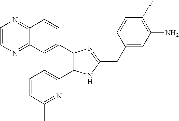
C1=CN=C2C(=N1)C=CC(C1=C(C3=CC=CC(C)=N3)NC(CC3=CC(N)=C(F)C=C3)=N1)=C2
